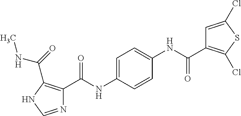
C1=C(Cl)SC(Cl)=C1C(NC1=CC=C(NC(=O)C2=C(C(=O)NC)NC=N2)C=C1)=O
